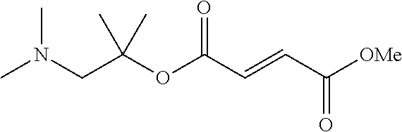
CN(CC(OC(C=CC([OMe])=O)=O)(C)C)C
